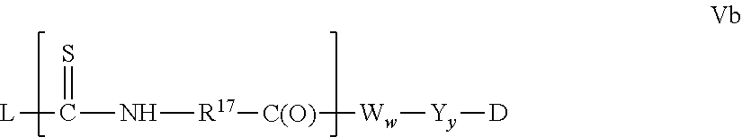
[L]C(N[R17][C(O)][Ww][Yy][D])=S
